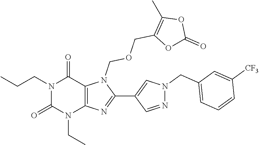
N1(CCC)C(=O)N(CC)C2=C(C1=O)N(COCC1=C(C)OC(=O)O1)C(C1=CN(CC3=CC=CC([CF3])=C3)N=C1)=N2
